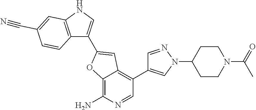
C12=C(N)N=CC(C3=CN(C4CCN(C(=O)C)CC4)N=C3)=C1C=C(C1=CNC3=C1C=CC(C#N)=C3)O2
